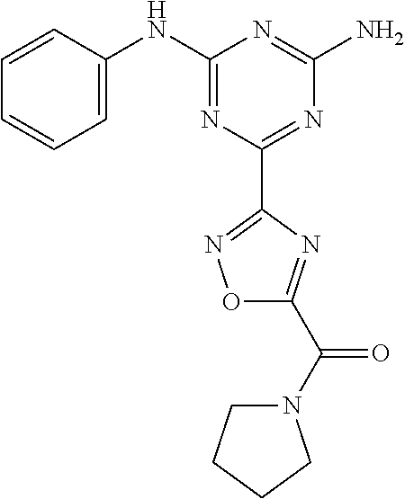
C1=CC(NC2=NC(C3=NOC(C(=O)N4CCCC4)=N3)=NC(N)=N2)=CC=C1
